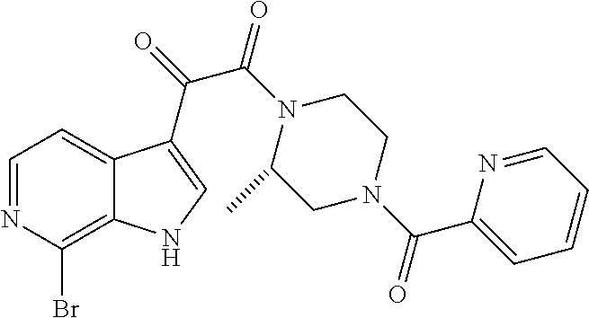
C1=NC(Br)=C2C(=C1)C(C(=O)C(N1C(C)CN(C(C3=CC=CC=N3)=O)CC1)=O)=CN2
